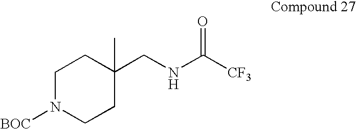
C1N([BOC])CCC(CNC([CF3])=O)(C)C1
